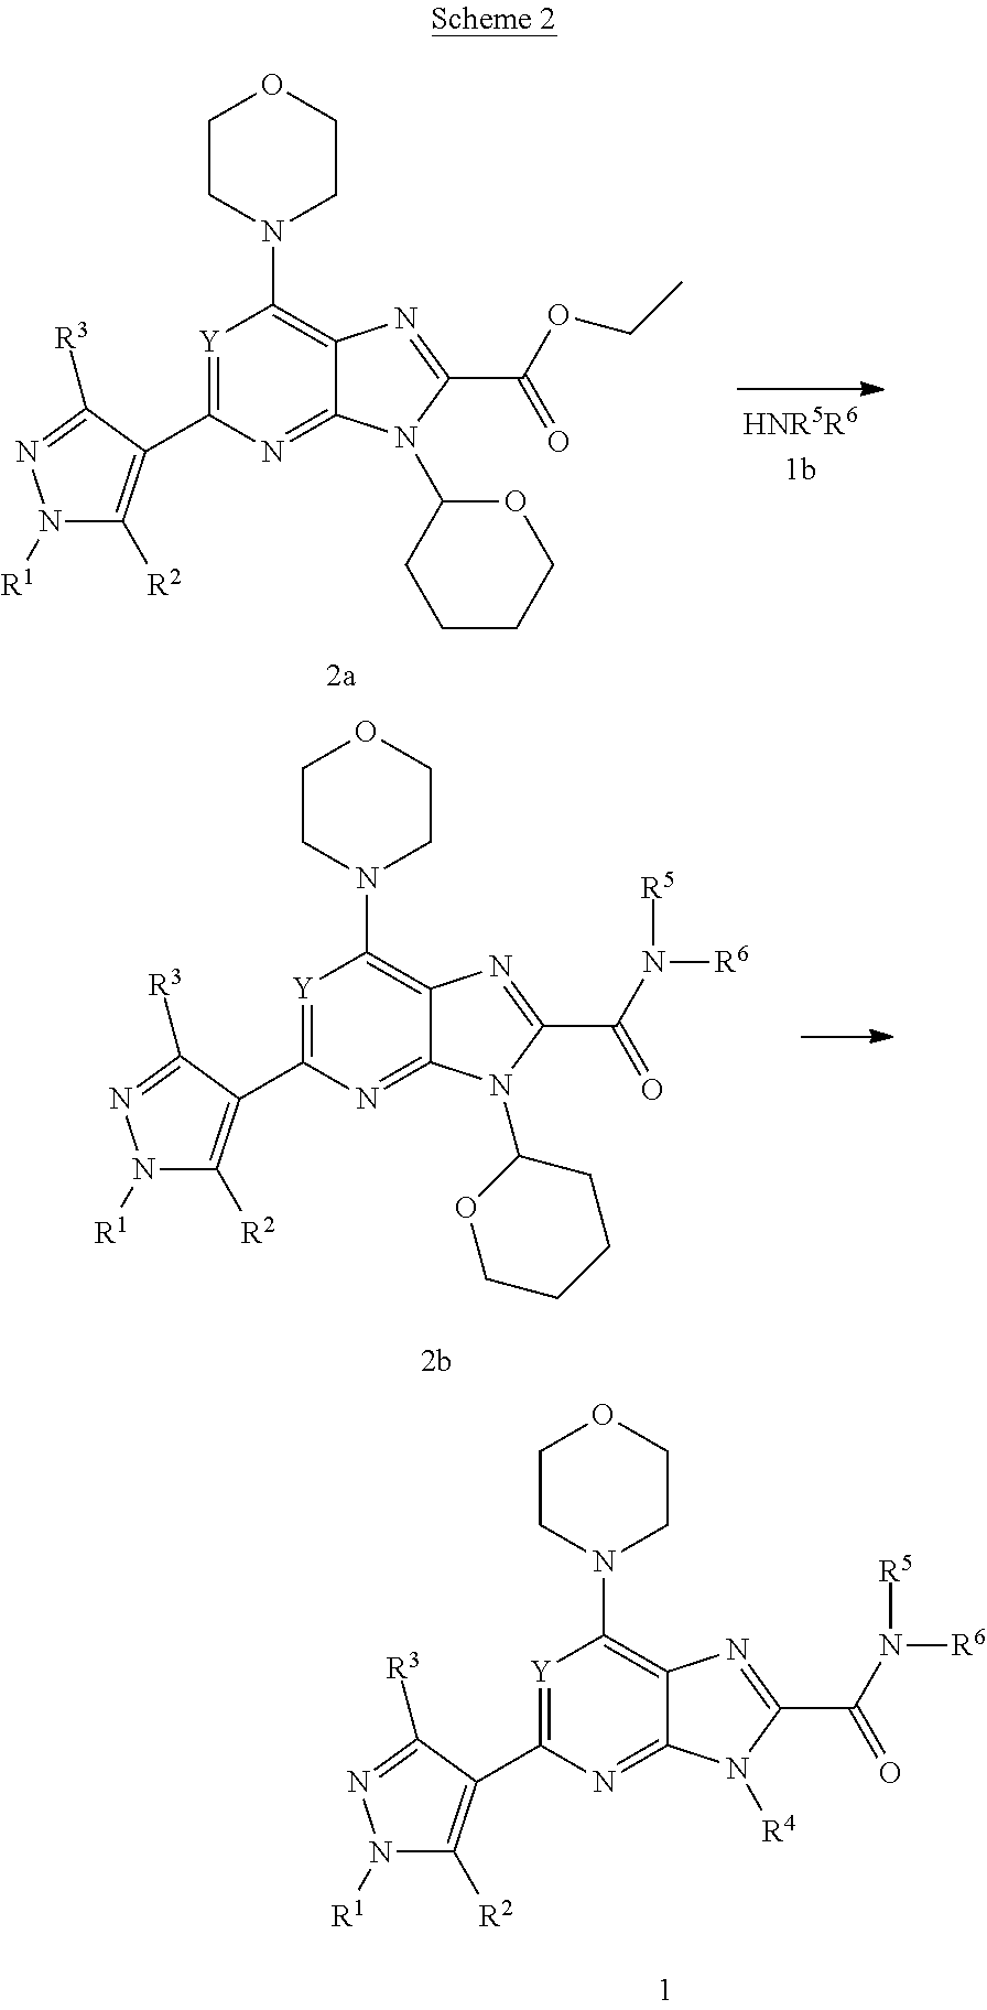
[Y]1=C(C2=C([R2])N([R1])N=C2[R3])N=C2C(=C1N1CCOCC1)N=C(C(OCC)=O)N2C1CCCCO1.[Y]1=C(C2=C([R2])N([R1])N=C2[R3])N=C2C(=C1N1CCOCC1)N=C(C(N([R6])[R5])=O)N2C1OCCCC1.[Y]1=C(C2=C([R2])N([R1])N=C2[R3])N=C2C(=C1N1CCOCC1)N=C(C(N([R6])[R5])=O)N2[R4]
